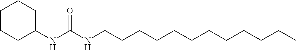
C1(NC(NCCCCCCCCCCCC)=O)CCCCC1
